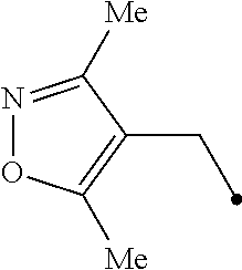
N1=C([Me])C(CC)=C([Me])O1
